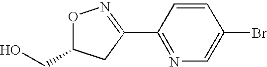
O1C(CO)CC(C2=NC=C(Br)C=C2)=N1
